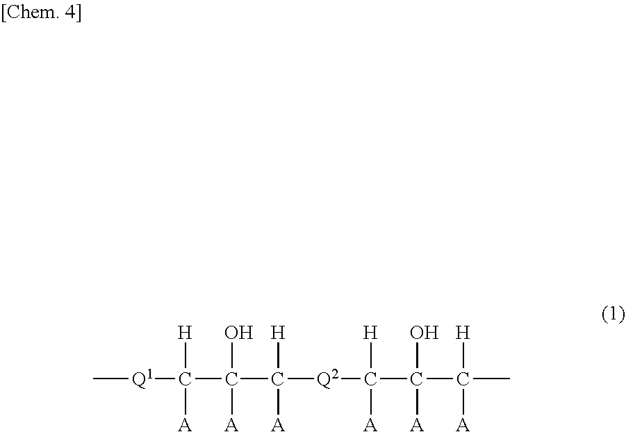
C[Q1]C(C(C([Q2]C(C(C(C)([H])[A])(O)[A])([H])[A])([H])[A])(O)[A])([H])[A]
